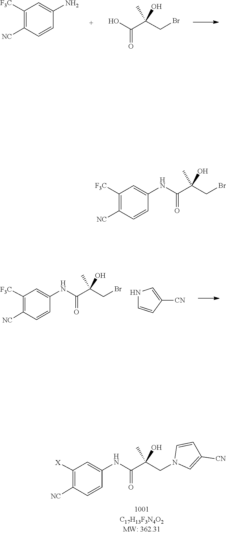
C1([F3C])=C([NC])C=CC(NC(=O)C(O)(CBr)C)=C1.C1([X])=C([NC])C=CC(NC(=O)C(O)(CN2C=C([CN])C=C2)C)=C1.C1([F3C])=C([NC])C=CC(NC(=O)C(O)(CBr)C)=C1.N1C=CC([CN])=C1.C1([F3C])=C([NC])C=CC(N)=C1.O=C(O)C(O)(CBr)C
